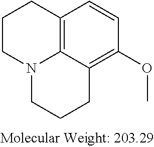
C12=C3C(=C(OC)C=C1)CCCN3CCC2
